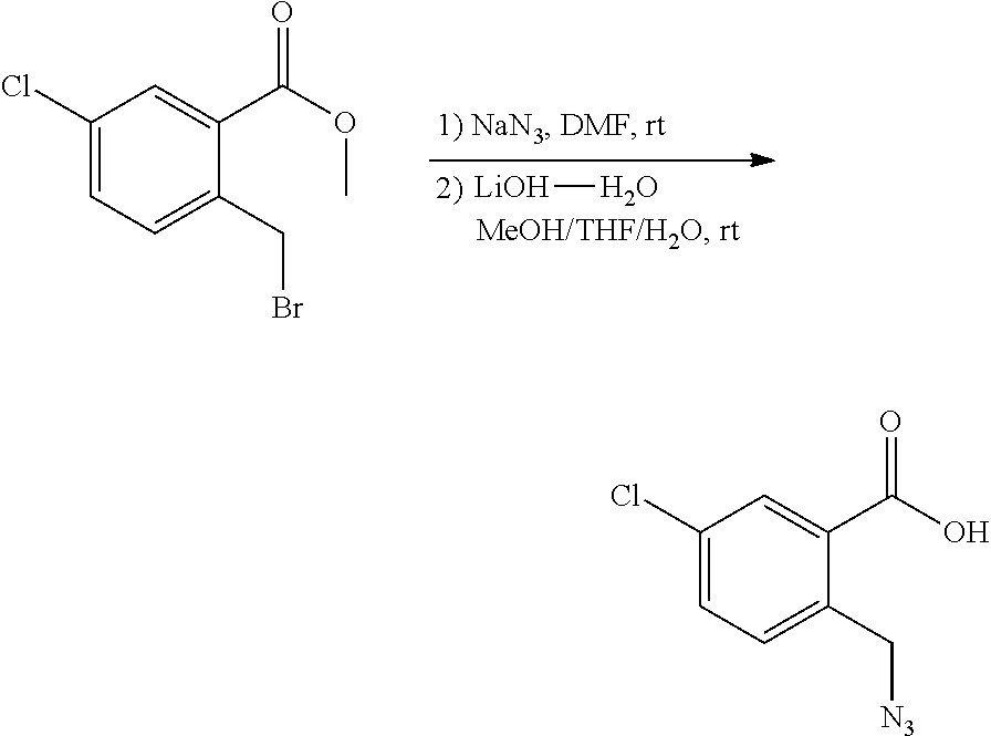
[LiOH]O.C1(Cl)=CC=C(CBr)C(C(OC)=O)=C1.C1(Cl)=CC=C(C[N3])C(C(O)=O)=C1
